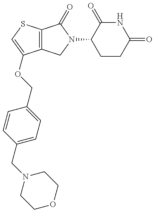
C12=C(SC=C1OCC1=CC=C(CN3CCOCC3)C=C1)C(=O)N(C1CCC(=O)NC1=O)C2
